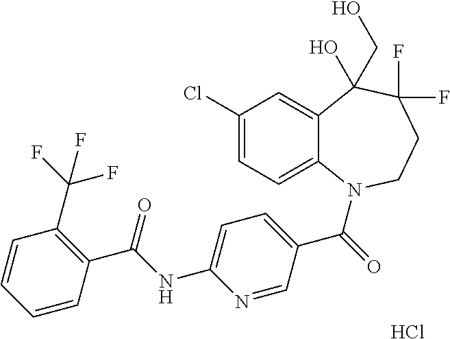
C12=CC(Cl)=CC=C1N(C(=O)C1=CC=C(NC(C3=C(C(F)(F)F)C=CC=C3)=O)N=C1)CCC(F)(F)C2(CO)O.Cl
